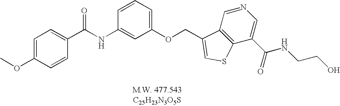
C1=C(OC)C=CC(C(NC2=CC(OCC3=CSC4=C3C=NC=C4C(=O)NCCO)=CC=C2)=O)=C1
